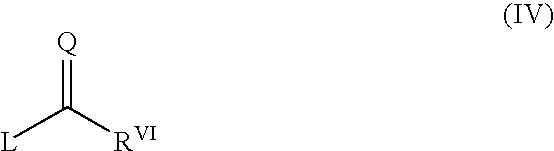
C(=[Q])([L])[RVI]
